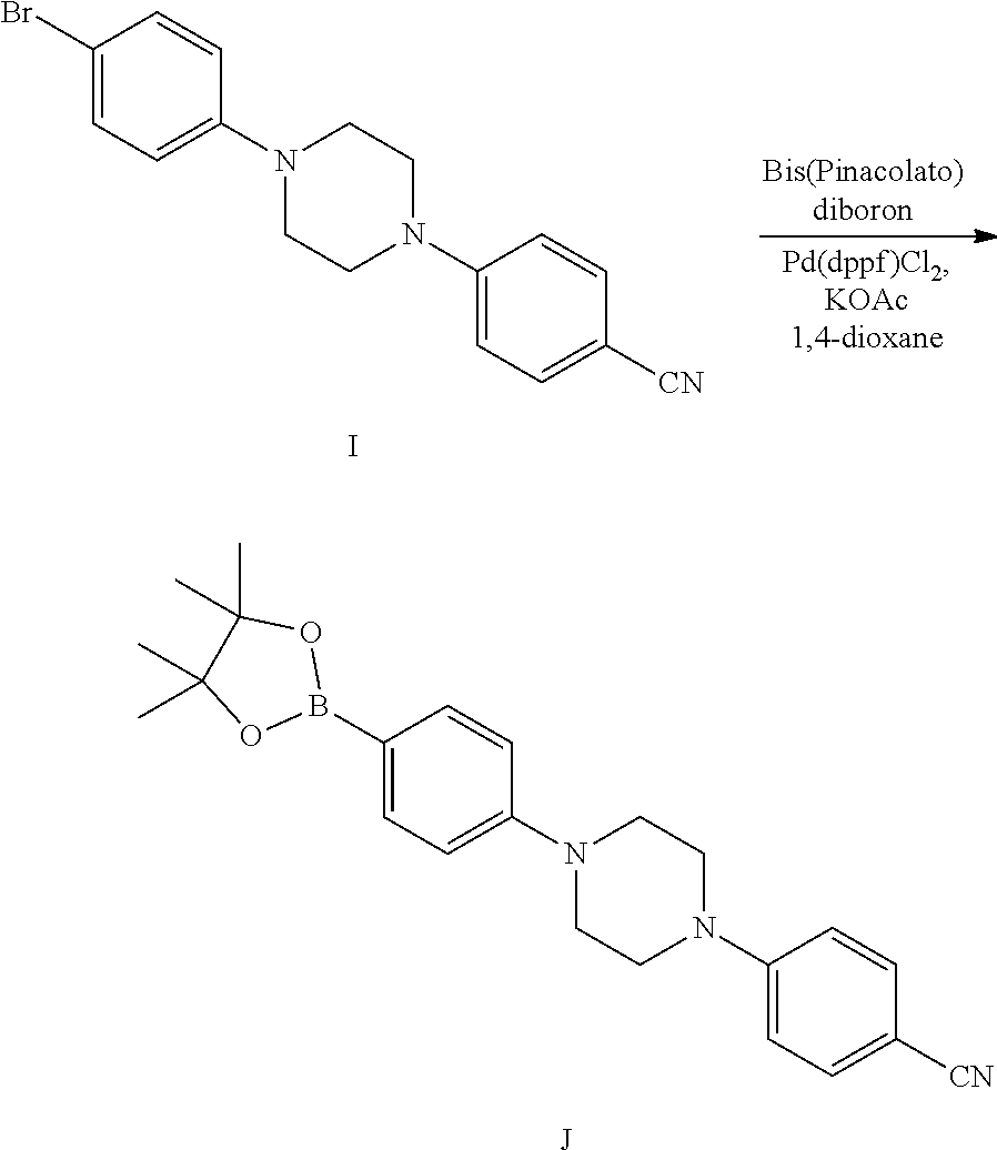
C1(Br)=CC=C(N2CCN(C3=CC=C([CN])C=C3)CC2)C=C1.I.C1(B2OC(C)(C)C(C)(C)O2)=CC=C(N2CCN(C3=CC=C([CN])C=C3)CC2)C=C1.[J]
